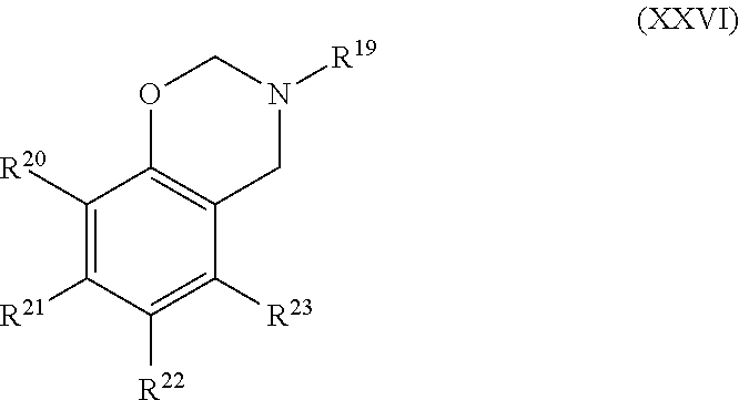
C1([R20])=C([R21])C([R22])=C([R23])C2=C1OCN([R19])C2
